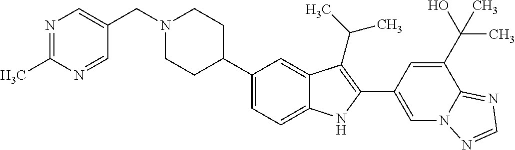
N1(CC2=CN=C(C)N=C2)CCC(C2=CC=C3C(=C2)C(C(C)C)=C(C2=CN4C(=NC=N4)C(C(O)(C)C)=C2)N3)CC1
